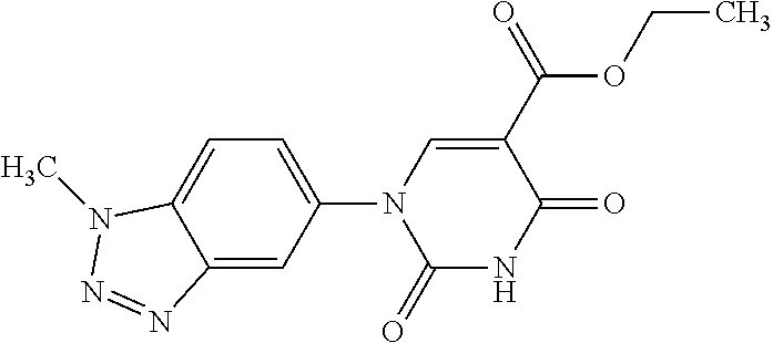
C12=CC(N3C(=O)NC(=O)C(C(=O)OCC)=C3)=CC=C1N(C)N=N2
